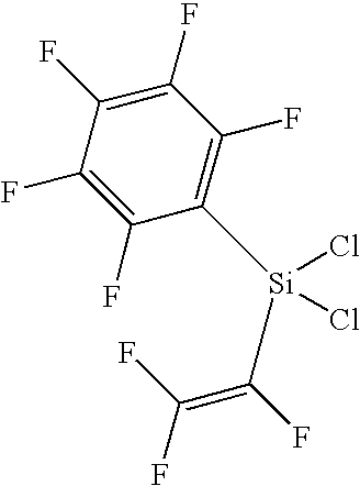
C1(F)=C(F)C([Si](C(=C(F)F)F)(Cl)Cl)=C(F)C(F)=C1F
